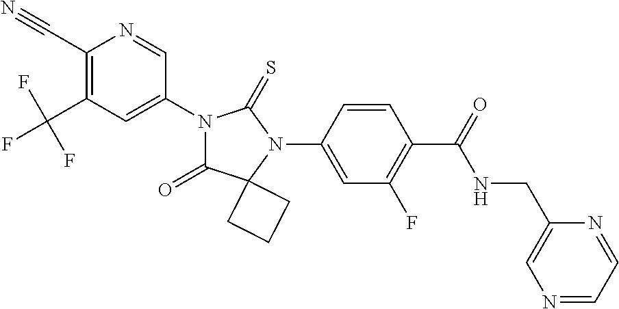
C1(C#N)=C(C(F)(F)F)C=C(N2C(=O)C3(N(C4=CC(F)=C(C(NCC5=CN=CC=N5)=O)C=C4)C2=S)CCC3)C=N1
